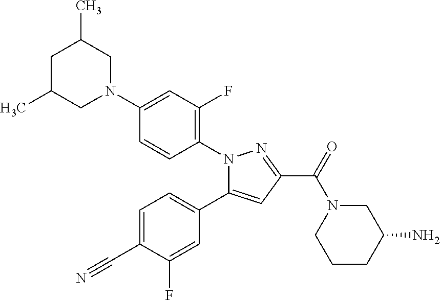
C1(N2CC(C)CC(C)C2)=CC(F)=C(N2C(C3=CC=C(C#N)C(F)=C3)=CC(C(=O)N3CCCC(N)C3)=N2)C=C1
